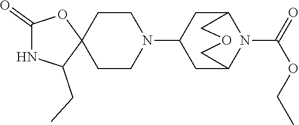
C12(CCN(C3CC4N(C(=O)OCC)C(C3)COC4)CC1)OC(=O)NC2CC
